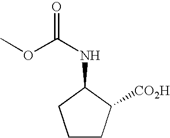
C1CC([CO2H])C(NC(=O)OC)C1
